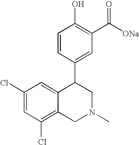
C1(Cl)=CC(Cl)=C2C(=C1)C(C1=CC(C([ONa])=O)=C(O)C=C1)CN(C)C2
